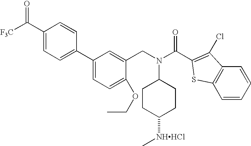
C1(C([F3C])=O)=CC=C(C2=CC=C(OCC)C(CN(C3CCC([NHHCl]C)CC3)C(C3=C(Cl)C4=C(S3)C=CC=C4)=O)=C2)C=C1
